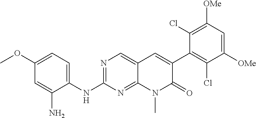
N1=C(NC2=CC=C(OC)C=C2N)N=C2C(=C1)C=C(C1=C(Cl)C([OMe])=CC([OMe])=C1Cl)C(=O)N2C
